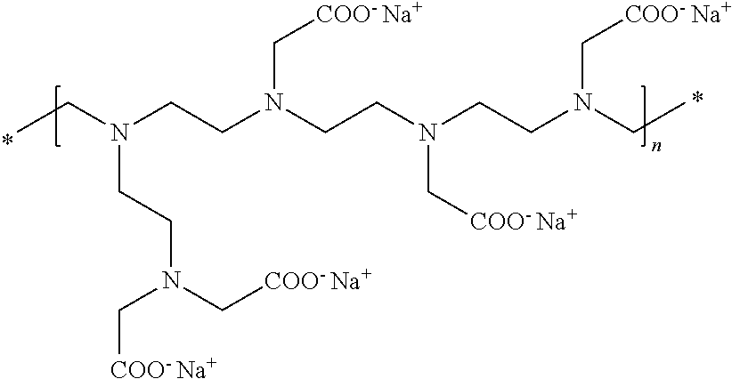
CCN(CCN(CCN(CCN(CC)C[COO- Na+])C[COO- Na+])C[COO- Na+])CCN(C[COO- Na+])C[COO- Na+]
